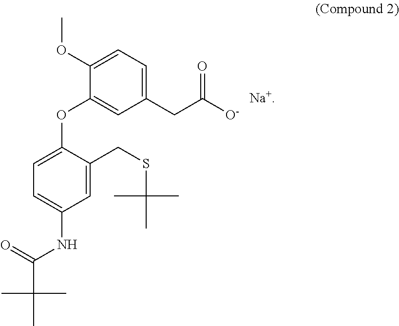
O(C1=CC(CC([O-])=O)=CC=C1OC)C1=CC=C(NC(=O)C(C)(C)C)C=C1CSC(C)(C)C.[Na+]
